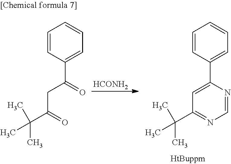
[HCONH2].C1=CC(C(CC(C(C)(C)C)=O)=O)=CC=C1.C1=CC(C2=CC(C(C)(C)C)=NC=N2)=CC=C1
